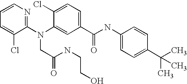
C1=CN=C(N(C2=CC(C(NC3=CC=C(C(C)(C)C)C=C3)=O)=CC=C2Cl)CC(NCCO)=O)C(Cl)=C1
